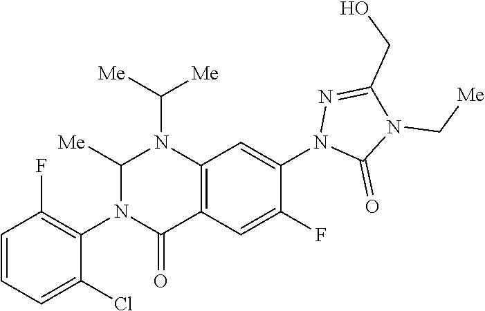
C1=CC=C(Cl)C(N2C(=O)C3=C(N(C([Me])[Me])C2[Me])C=C(N2C(=O)N(C[Me])C(CO)=N2)C(F)=C3)=C1F
